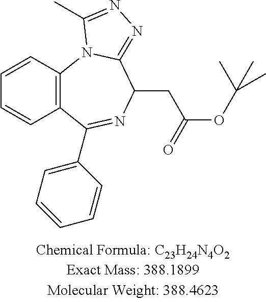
C12=C(N3C(=NN=C3C)C(CC(OC(C)(C)C)=O)N=C1C1=CC=CC=C1)C=CC=C2
